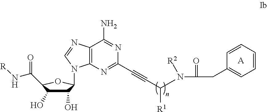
C1(O)C(O)C(C(=O)N[R])OC1N1C2=C(C(N)=NC(C#CC([R1])N(C(CC3=CC=CC=C3)=O)[R2])=N2)N=C1.[A]
